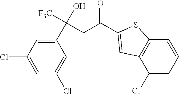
C1(C(O)([F3C])CC(=O)C2=CC3=C(C=CC=C3Cl)S2)=CC(Cl)=CC(Cl)=C1
